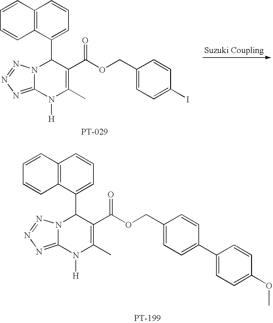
C12=C(C(C3N4C(=NN=N4)N([H])C(C)=C3C(OCC3=CC=C(I)C=C3)=O)=CC=C1)C=CC=C2.C12=C(C(C3N4C(=NN=N4)N([H])C(C)=C3C(OCC3=CC=C(C4=CC=C(OC)C=C4)C=C3)=O)=CC=C1)C=CC=C2
